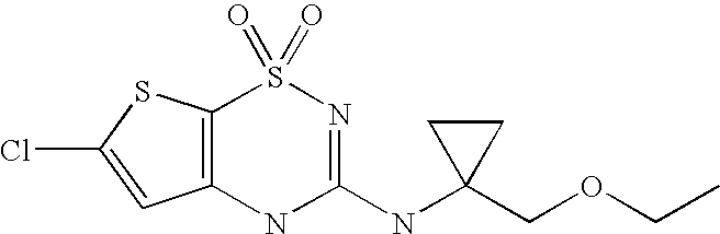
C12=C(NC(NC3(COCC)CC3)=NS1(=O)=O)C=C(Cl)S2
